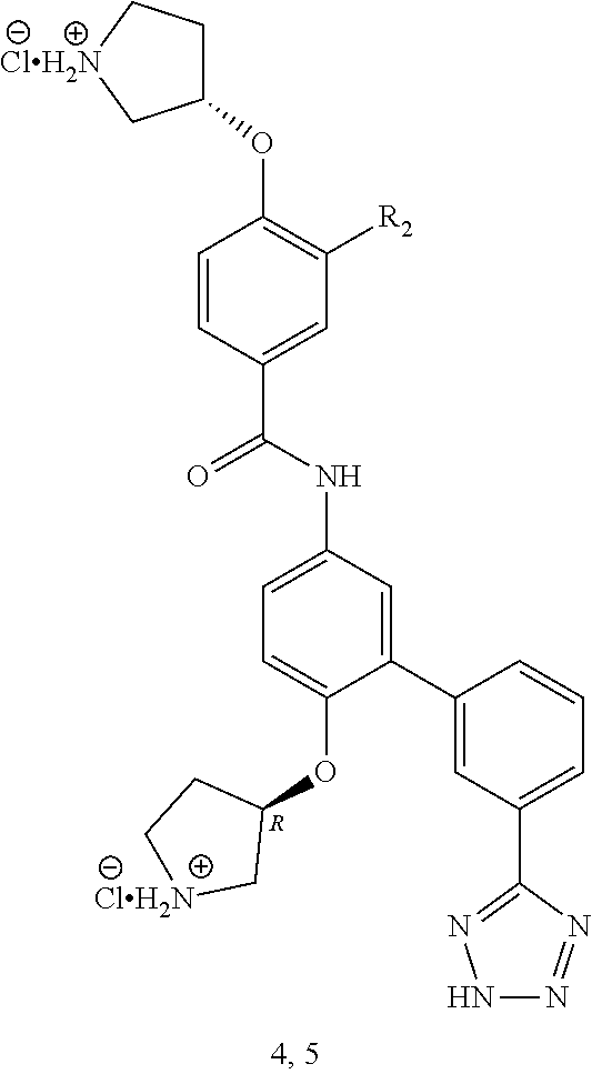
C1(OC2=C([R2])C=C(C(NC3=CC=C(OC4CC[ClH2N]C4)C(C4=CC(C5=NNN=N5)=CC=C4)=C3)=O)C=C2)CC[ClH2N]C1.[R]
